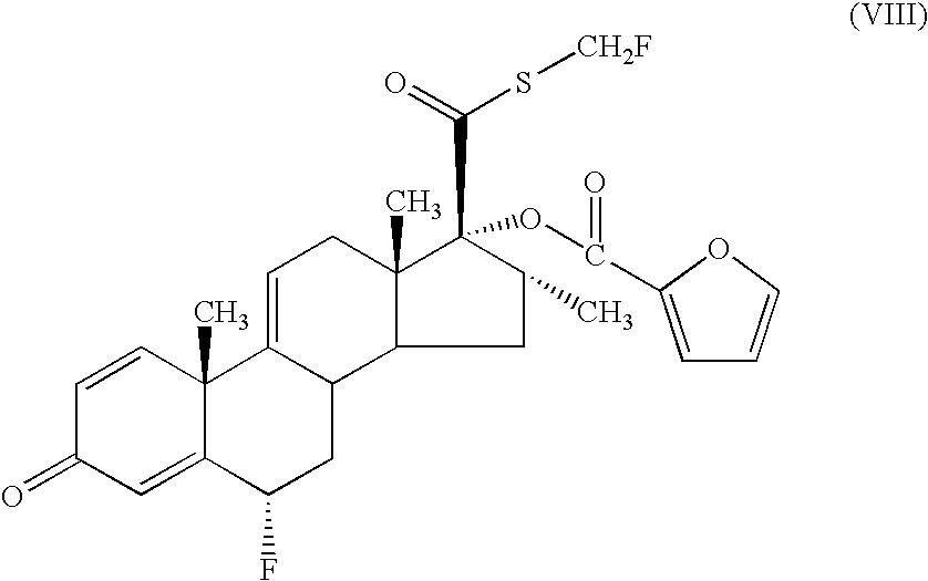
C1=CC2(C)C(=CC1=O)C(F)CC1C2=CCC2(C)C(C(S[CH2F])=O)(OC(C3=CC=CO3)=O)C(C)CC12
